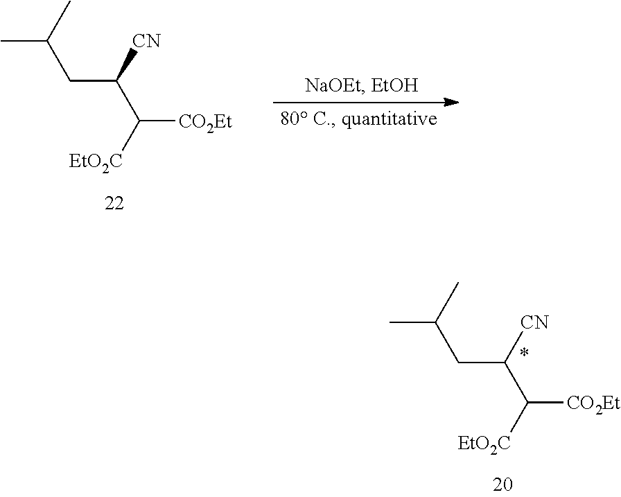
CC(CC([CN])C([EtO2C])[CO2Et])C.CC(CC([CN])C([EtO2C])[CO2Et])C
